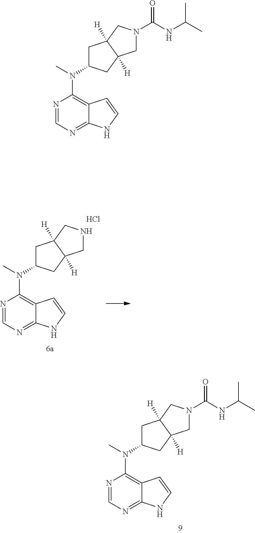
N1=CN=C2C(=C1N(C)C1CC3([H])C([H])(C1)CNC3)C=CN2.Cl.N1=CN=C2C(=C1N(C)C1CC3([H])C([H])(C1)CN(C(NC(C)C)=O)C3)C=CN2.N1=CN=C2C(=C1N(C)C1CC3([H])C([H])(C1)CN(C(NC(C)C)=O)C3)C=CN2
